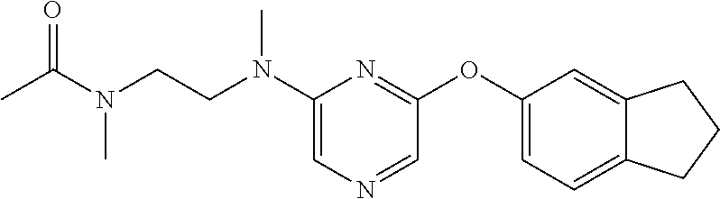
C1(N(CCN(C(C)=O)C)C)=CN=CC(OC2=CC=C3C(=C2)CCC3)=N1
